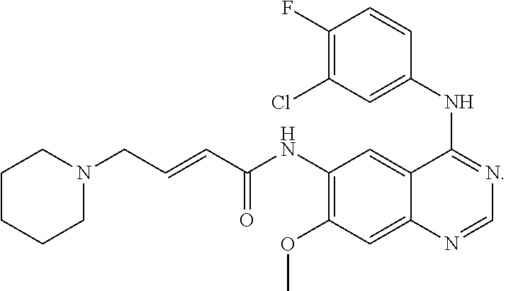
C1=CC(NC2=NC=NC3=CC(OC)=C(NC(C=CCN4CCCCC4)=O)C=C23)=CC(Cl)=C1F
